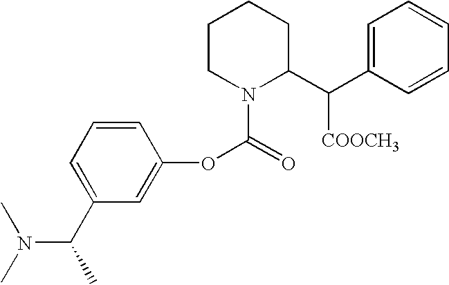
C1=CC=C(C(C)N(C)C)C=C1OC(=O)N1C(C(C2=CC=CC=C2)[COOCH3])CCCC1
